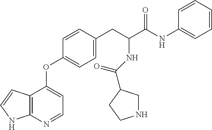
C12=C(N=CC=C1OC1=CC=C(CC(C(NC3=CC=CC=C3)=O)NC(=O)C3CNCC3)C=C1)NC=C2
